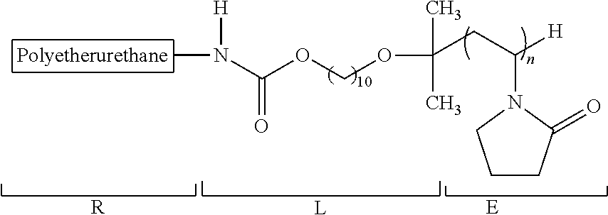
[R].[L].[E].CN(C(OCOC(C)(C)CC([H])N1C(=O)CCC1)=O)[H]
